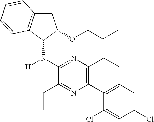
C1(N([H])C2C3=C(CC2OCCC)C=CC=C3)=NC(CC)=C(C2=CC=C(Cl)C=C2Cl)N=C1CC
